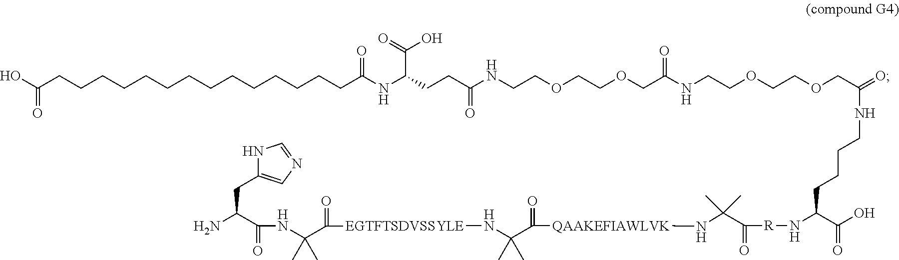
OC(CCCCCCCCCCCCCCC(NC(CCC(NCCOCCOCC(NCCOCCOCC(=O)NCCCCC(C(=O)O)N[R]C(=O)C(N[QAAKEFIAWLVK]C(C(N[EGTFTSDVSSYLE]C(=O)C(NC(=O)C(N)CC1=CN=CN1)(C)C)(C)C)=O)(C)C)=O)=O)C(=O)O)=O)=O
